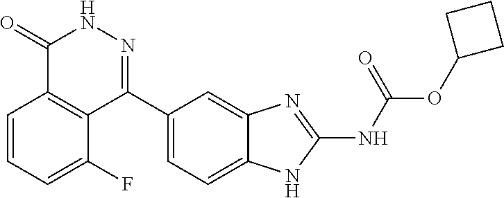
O(C1CCC1)C(=O)NC1=NC2=CC(C3=NNC(=O)C4=C3C(F)=CC=C4)=CC=C2N1
